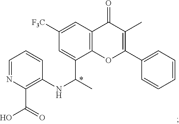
C1=NC(C(O)=O)=C(NC(C)C2=CC([F3C])=CC3=C2OC(C2=CC=CC=C2)=C(C)C3=O)C=C1
